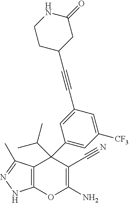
C12=C(C(C)=NN1)C(C1=CC([CF3])=CC(C#CC3CC(=O)NCC3)=C1)(C(C)C)C(C#N)=C(N)O2
